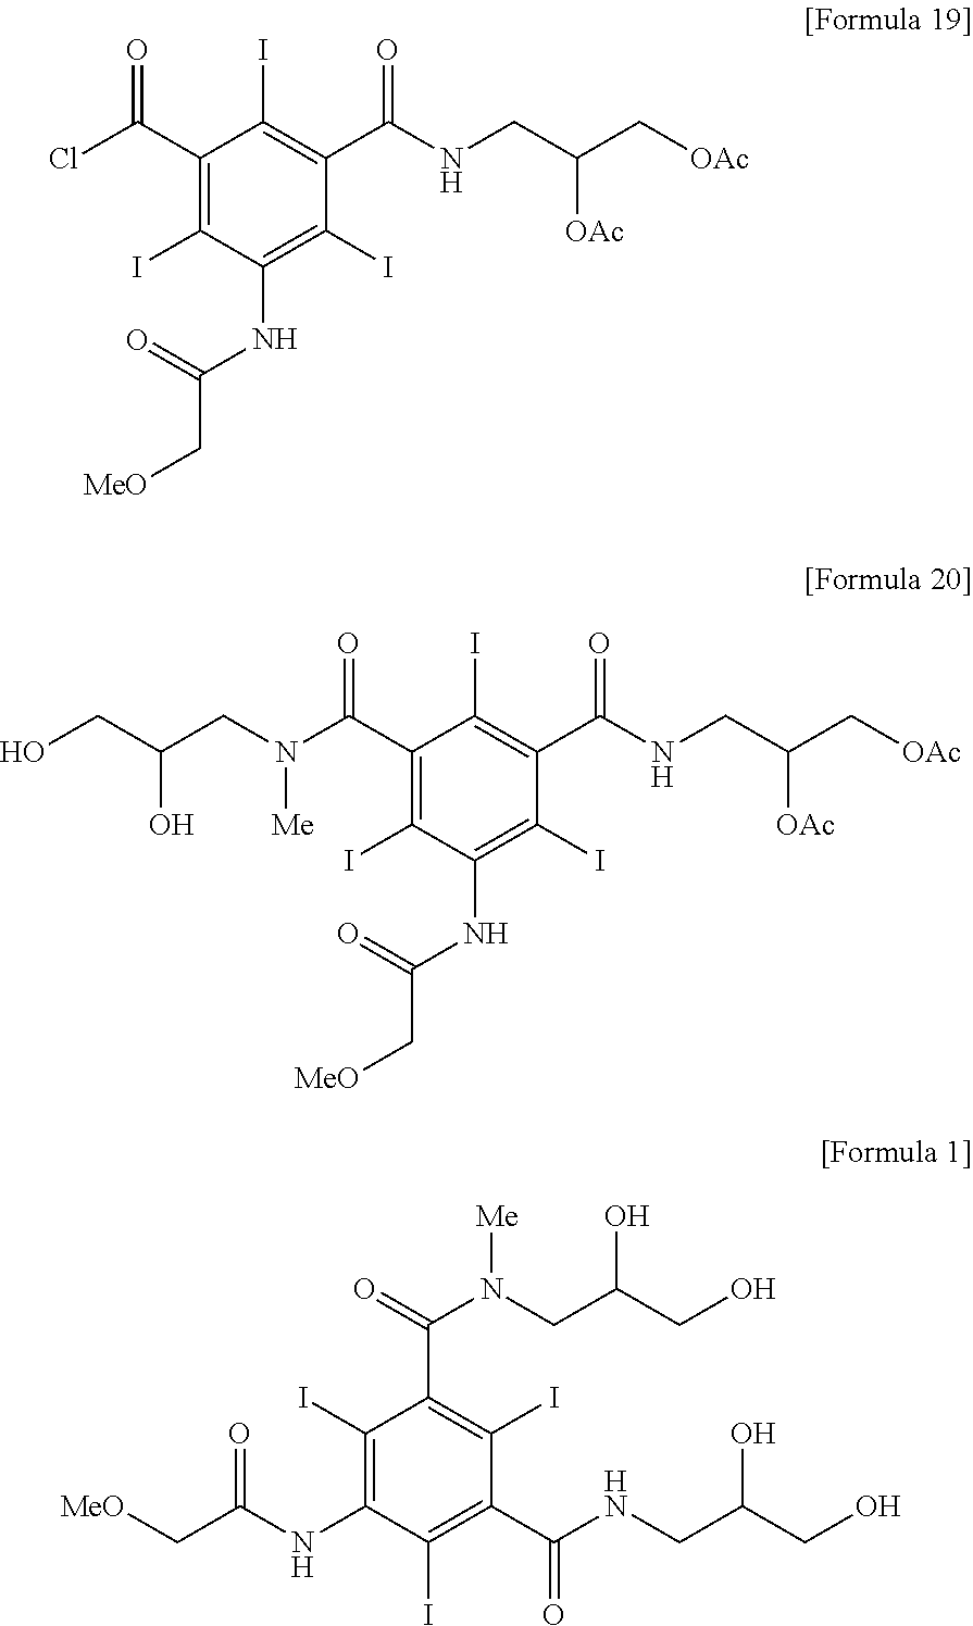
ClC(C1=C(I)C(NC(=O)C[MeO])=C(I)C(C(NCC(C[OAc])[OAc])=O)=C1I)=O.N(C(C1=C(I)C(NC(=O)C[MeO])=C(I)C(C(NCC(C[OAc])[OAc])=O)=C1I)=O)([Me])CC(CO)O.C1(I)=C(NC(C[MeO])=O)C(I)=C(C(NCC(CO)O)=O)C(I)=C1C(=O)N([Me])CC(CO)O
